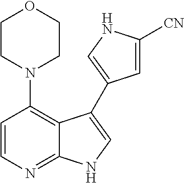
C1=CN=C2C(=C1N1CCOCC1)C(C1=CNC([CN])=C1)=CN2
